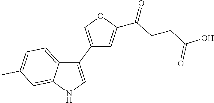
C1(C2=CNC3=CC(C)=CC=C23)=COC(C(=O)CCC(O)=O)=C1
